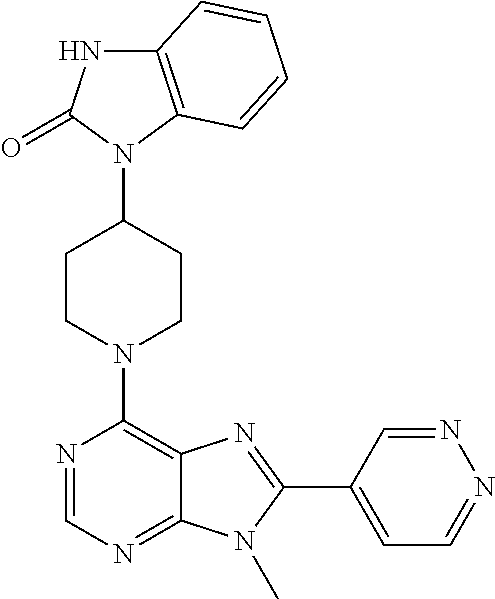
C12=C(N(C3CCN(C4=C5C(=NC=N4)N(C)C(C4=CC=NN=C4)=N5)CC3)C(=O)N1)C=CC=C2
